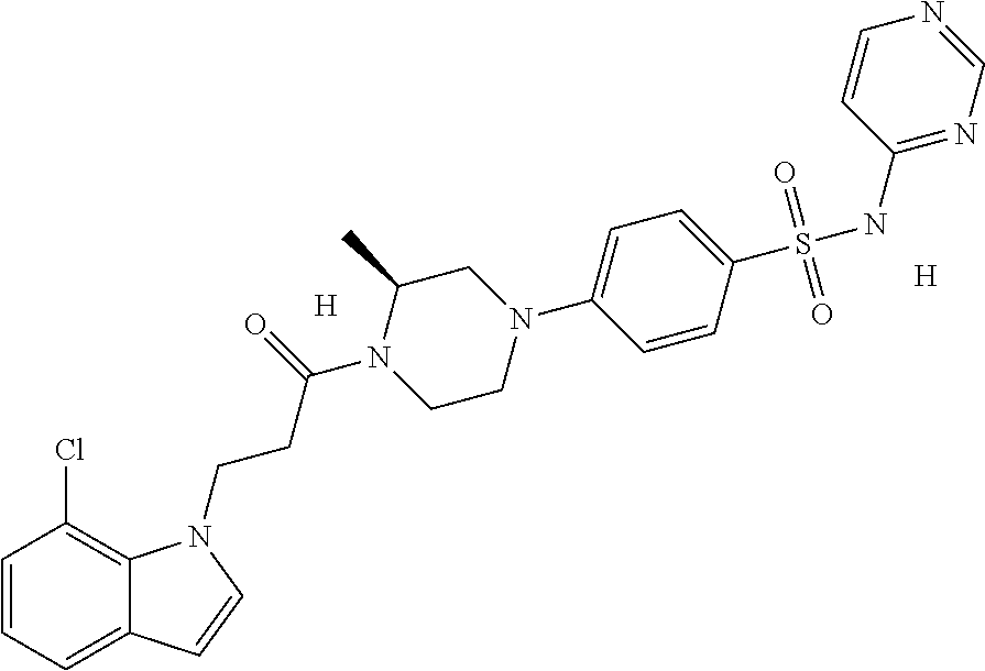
C1=CC=C2C(=C1Cl)N(CCC(N1C(C)CN(C3=CC=C(S(NC4=NC=NC=C4)(=O)=O)C=C3)CC1)=O)C=C2.[H].[H]
